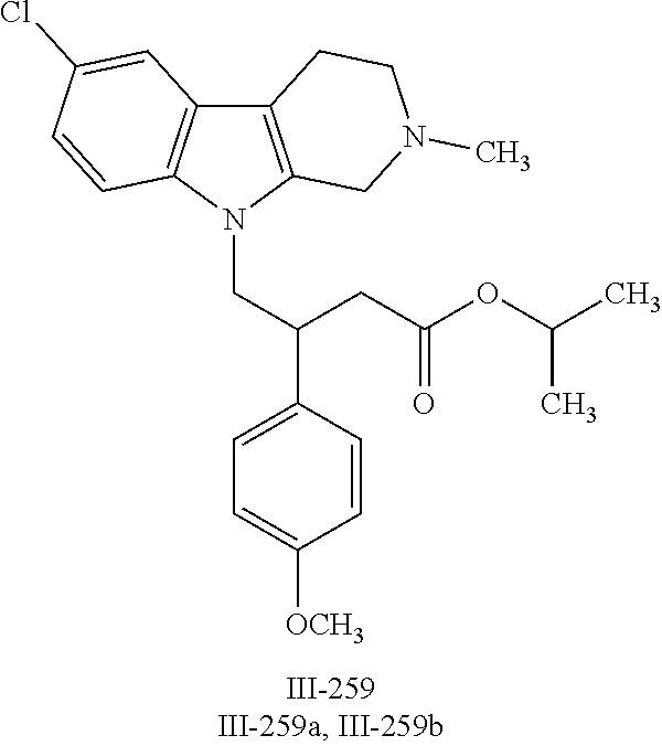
N1(CC(C2=CC=C([OCH3])C=C2)CC(OC(C)C)=O)C2=C(C3=C1C=CC(Cl)=C3)CCN(C)C2
